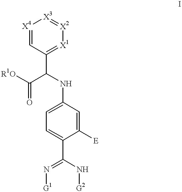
[R1O]C(C(NC1=CC=C(C(=N[G1])N[G2])C([E])=C1)C1=[X1][X2]=[X3][X4]=C1)=O
